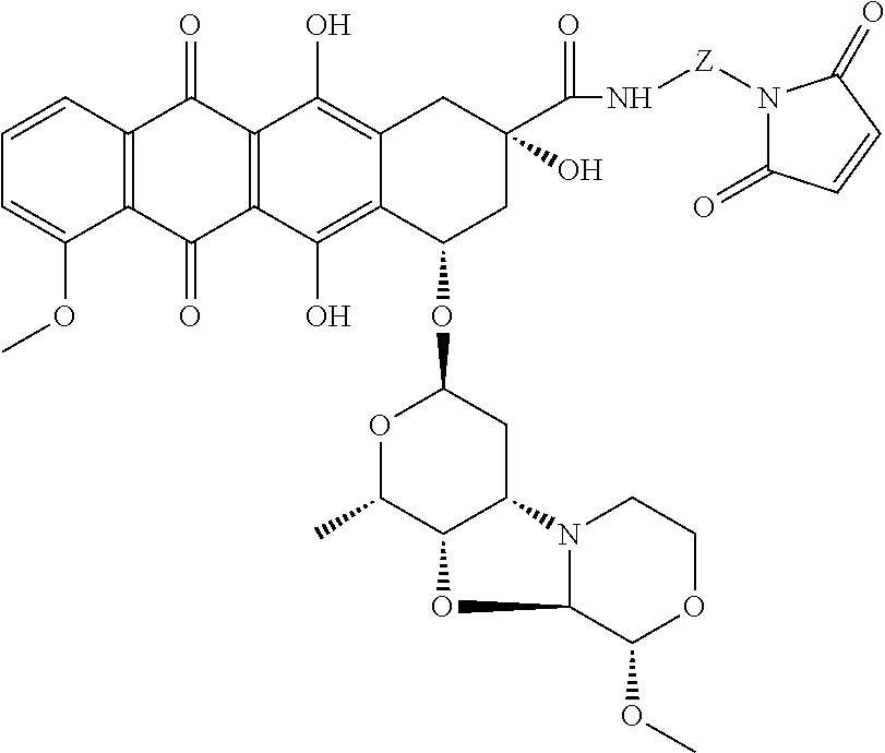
C1=CC2=C(C(OC)=C1)C(=O)C1=C(C2=O)C(O)=C2C(=C1O)C(OC1OC(C)C3C(C1)N1C(C(OC)OCC1)O3)CC(C(=O)N[Z]N1C(=O)C=CC1=O)(O)C2
